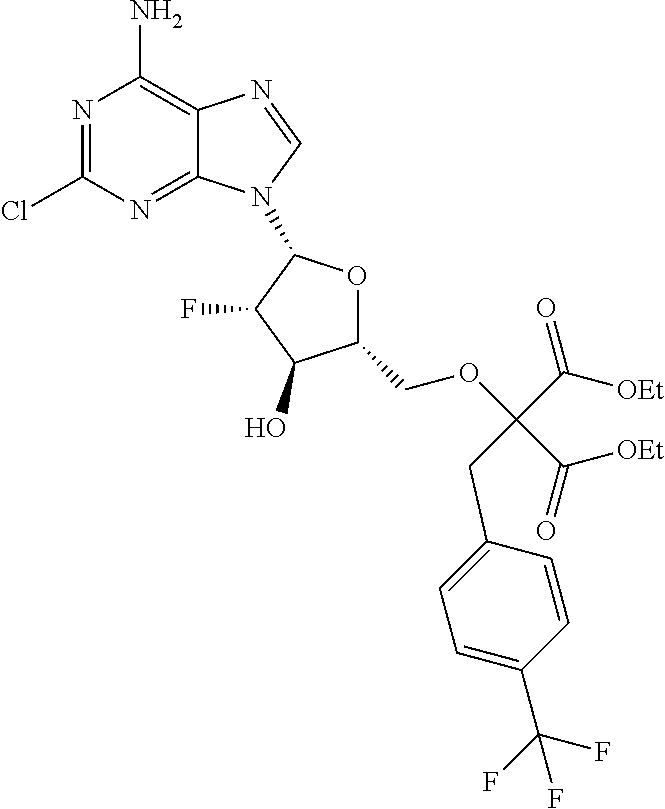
N1=C(Cl)N=C2C(=C1N)N=CN2C1OC(COC(C([OEt])=O)(CC2=CC=C(C(F)(F)F)C=C2)C([OEt])=O)C(O)C1F
